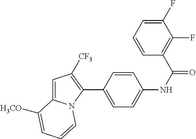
C1(C2=CC=C(NC(=O)C3=C(F)C(F)=CC=C3)C=C2)=C([CF3])C=C2N1C=CC=C2[H3CO]
